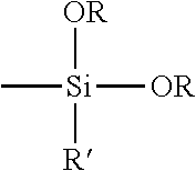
C[Si]([OR])([R])[OR]
